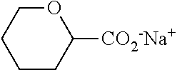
C1CC([CO2-Na+])OCC1
